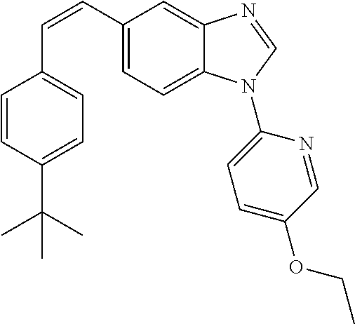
C(=CC1=CC=C2C(=C1)N=CN2C1=CC=C(OCC)C=N1)C1=CC=C(C(C)(C)C)C=C1
